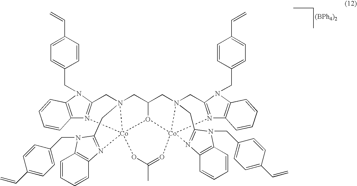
C12=C(N(CC3=CC=C(C=C)C=C3)C3=N1[Co]145N(C3)(CC3CN67CC8=N(C9=C(N8CC8=CC=C(C=C)C=C8)C=CC=C9)[Co]6(O31)(N1=C(N(CC3=CC=C(C=C)C=C3)C3=C1C=CC=C3)C7)O=C(C)O4)CC1=N5C3=C(C=CC=C3)N1CC1=CC=C(C=C)C=C1)C=CC=C2.[(BPh4)2]
